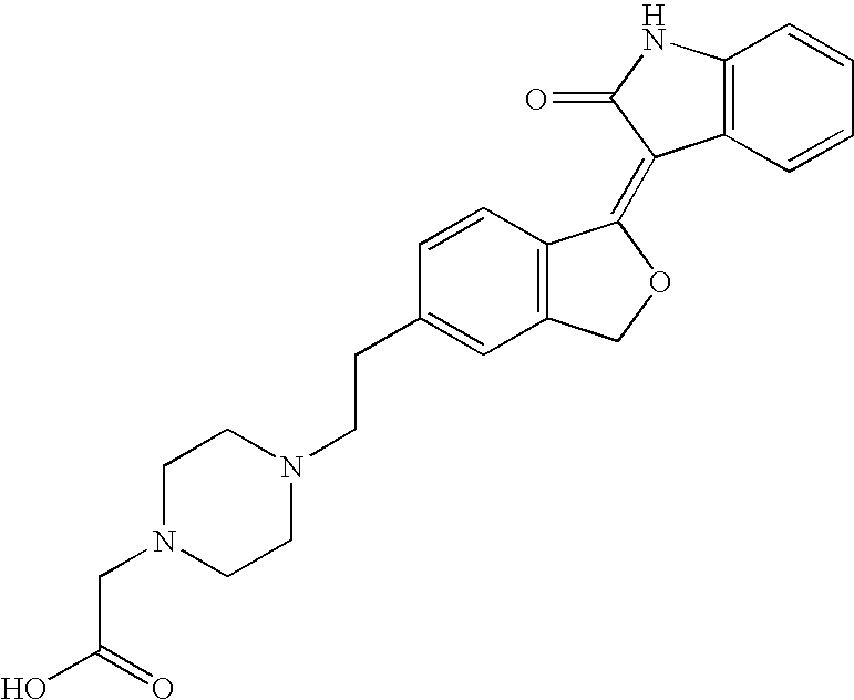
C1=CC(CCN2CCN(CC(O)=O)CC2)=CC2=C1C(=C1C3=C(NC1=O)C=CC=C3)OC2
